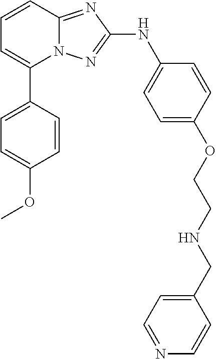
N12C(=NC(NC3=CC=C(OCCNCC4=CC=NC=C4)C=C3)=N1)C=CC=C2C1=CC=C(OC)C=C1
